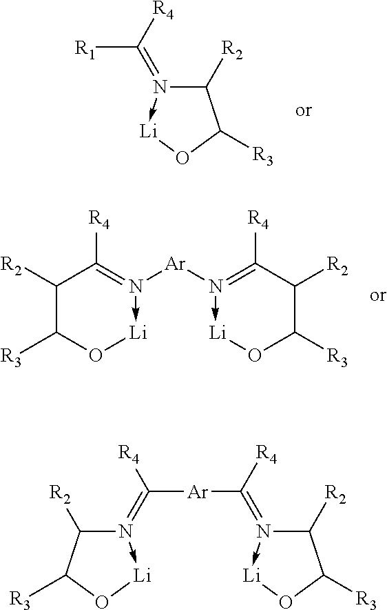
C1([R2])N(=C([R4])[R1])->[Li]OC1[R3].C1([R2])C([R3])O[Li]-N([Ar]N2->[Li]OC([R3])C([R2])C=2[R4])=C1[R4].N1(=C([R4])[Ar]C(=N2->[Li]OC([R3])C2[R2])[R4])->[Li]OC([R3])C1[R2]
